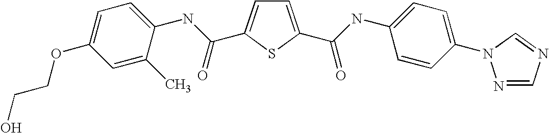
C1=C(C(=O)NC2=CC=C(N3N=CN=C3)C=C2)SC(C(NC2=CC=C(OCCO)C=C2C)=O)=C1
